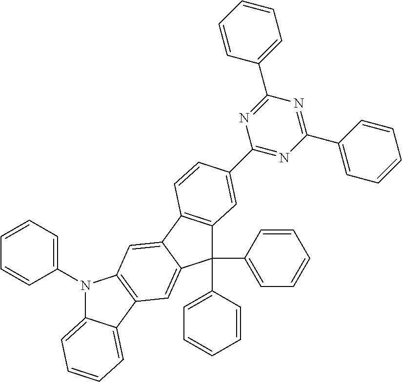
N1(C2=CC=CC=C2)C2=CC=CC=C2C2=C1C=C1C(=C2)C(C2=CC=CC=C2)(C2=CC=CC=C2)C2=C1C=CC(C1=NC(C3=CC=CC=C3)=NC(C3=CC=CC=C3)=N1)=C2
